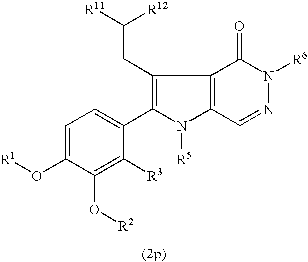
C1=C(O[R1])C(O[R2])=C([R3])C(C2=C(CC([R11])[R12])C3=C(N2[R5])C=NN([R6])C3=O)=C1
